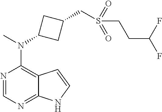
N1=CN=C2C(=C1N(C)C1CC(CS(CCC(F)F)(=O)=O)C1)C=CN2
